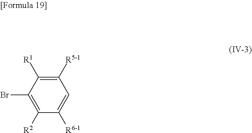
C1([R5-1])=C([R1])C(Br)=C([R2])C([R6-1])=C1
